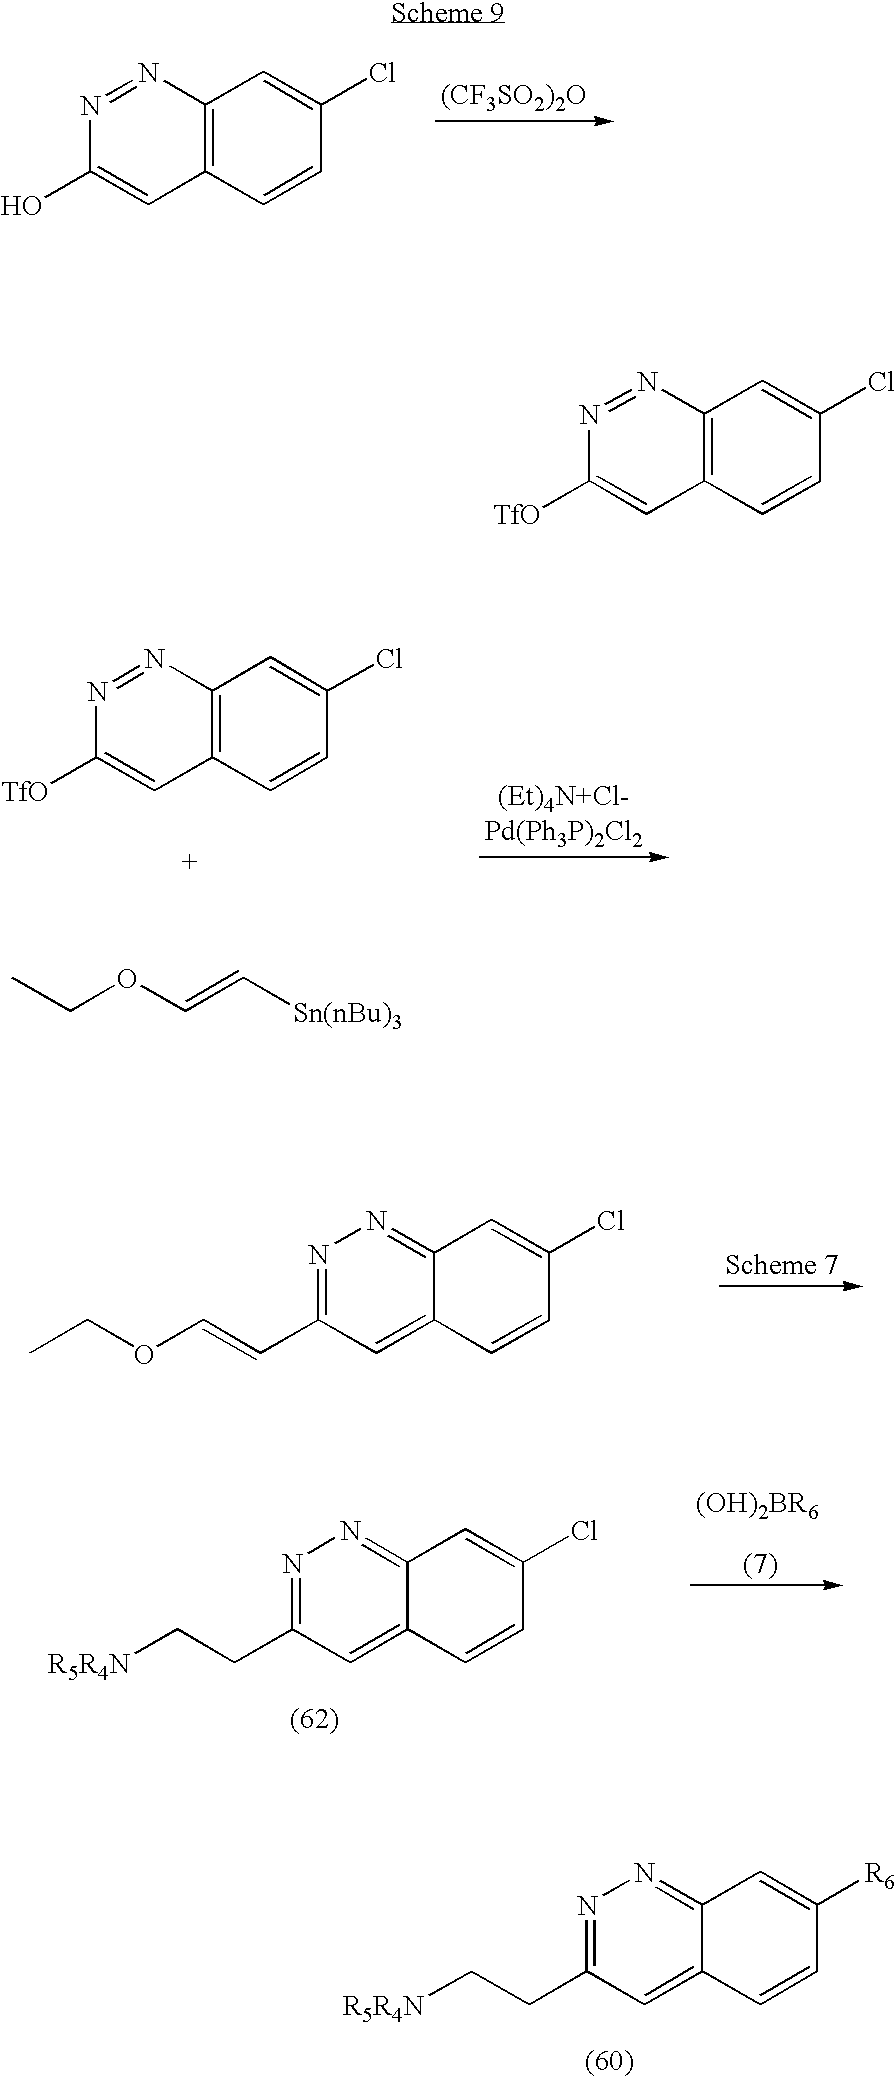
C12=NN=C(CC[R5R4N])C=C1C=CC([R6])=C2.[(CF3SO2)2O].C12=C(C=CC(Cl)=C1)C=C(O)N=N2.C12=C(C=CC(Cl)=C1)C=C([TfO])N=N2.CCOC=C[Sn(nBu)3].C12=NN=C(C=COCC)C=C1C=CC(Cl)=C2.C12=NN=C(CC[R5R4N])C=C1C=CC(Cl)=C2.C12=C(C=CC(Cl)=C1)C=C([TfO])N=N2
